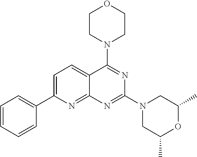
C1=C(C2=CC=CC=C2)N=C2C(=C1)C(N1CCOCC1)=NC(N1CC(C)OC(C)C1)=N2
